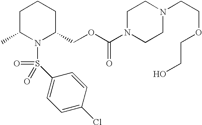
N1(S(=O)(=O)C2=CC=C(Cl)C=C2)C(COC(N2CCN(CCOCCO)CC2)=O)CCCC1C
